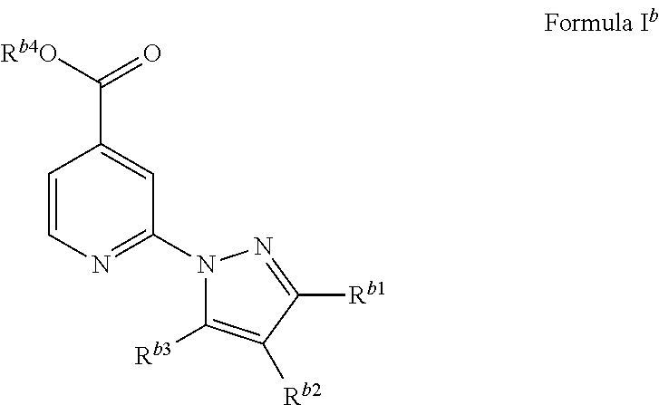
C1=CN=C(N2C([Rb3])=C([Rb2])C([Rb1])=N2)C=C1C([Rb4O])=O
